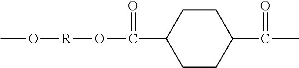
C1CC(C(=O)O[R]OC)CCC1C(=O)C
